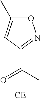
C1(C(C)=O)=NOC(C)=C1.[CE]
